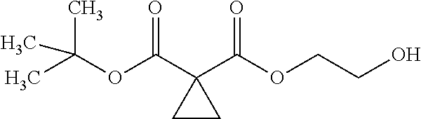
CC(C)(OC(C1(C(=O)OCCO)CC1)=O)C
